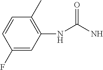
C1(F)=CC(NC(N)=O)=C(C)C=C1
